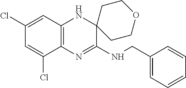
C12=C(N=C(NCC3=CC=CC=C3)C3(N1)CCOCC3)C(Cl)=CC(Cl)=C2
